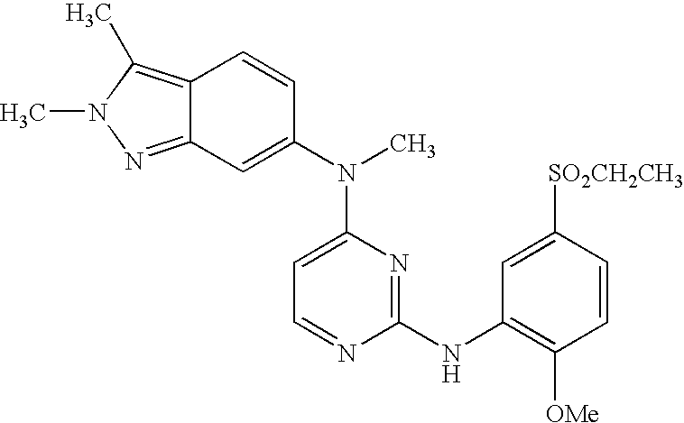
C12=C(C)N(C)N=C1C=C(N(C1=CC=NC(NC3=C([OMe])C=CC([SO2CH2CH3])=C3)=N1)C)C=C2
